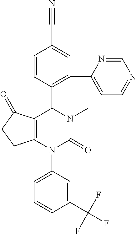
C12=C(N(C3=CC=CC(C(F)(F)F)=C3)C(=O)N(C)C1C1=C(C3=CC=NC=N3)C=C(C#N)C=C1)CCC2=O
